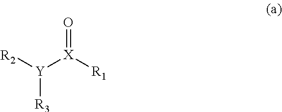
[R2][Y]([X]([R1])=O)[R3]
